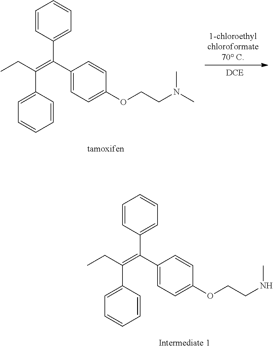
CCC(=C(C1=CC=C(OCCN(C)C)C=C1)C1=CC=CC=C1)C1=CC=CC=C1.CCC(=C(C1=CC=C(OCCNC)C=C1)C1=CC=CC=C1)C1=CC=CC=C1
